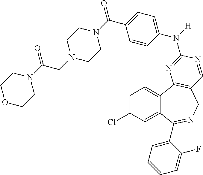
C1=C(Cl)C=C2C(=C1)C1=C(CN=C2C2=CC=CC=C2F)C=NC(N(C2=CC=C(C(=O)N3CCN(CC(N4CCOCC4)=O)CC3)C=C2)[H])=N1
